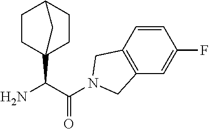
C(C(=O)N1CC2=C(C=C(F)C=C2)C1)(C12CCC(CC1)C2)N
